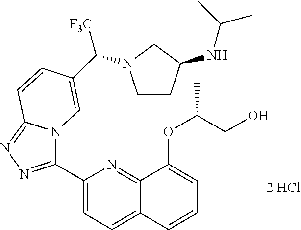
C1(C2=NN=C3N2C=C(C([F3C])N2CCC(NC(C)C)C2)C=C3)=CC=C2C(=N1)C(OC(CO)C)=CC=C2
